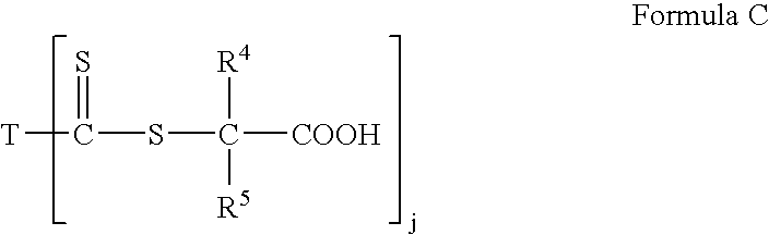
[T]C(=S)SC([COOH])([R4])[R5]
